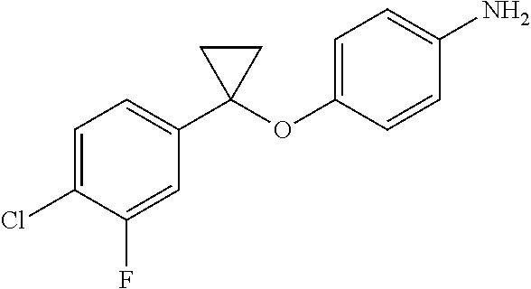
C1(Cl)=CC=C(C2(OC3=CC=C(N)C=C3)CC2)C=C1F
